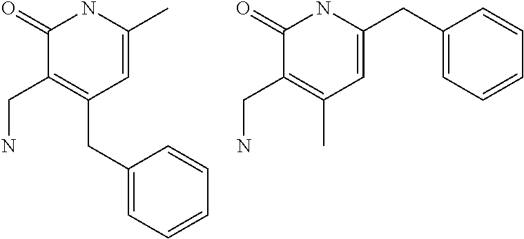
CC1=CC(CC2=CC=CC=C2)=C(CN)C(=O)N1.C(C1=CC(C)=C(CN)C(=O)N1)C1=CC=CC=C1
